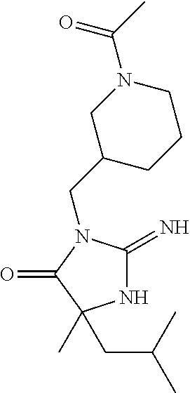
N1C(=N)N(CC2CCCN(C(=O)C)C2)C(=O)C1(C)CC(C)C
